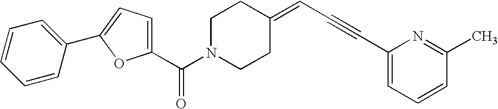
C1(C(N2CCC(=CC#CC3=CC=CC(C)=N3)CC2)=O)=CC=C(C2=CC=CC=C2)O1
